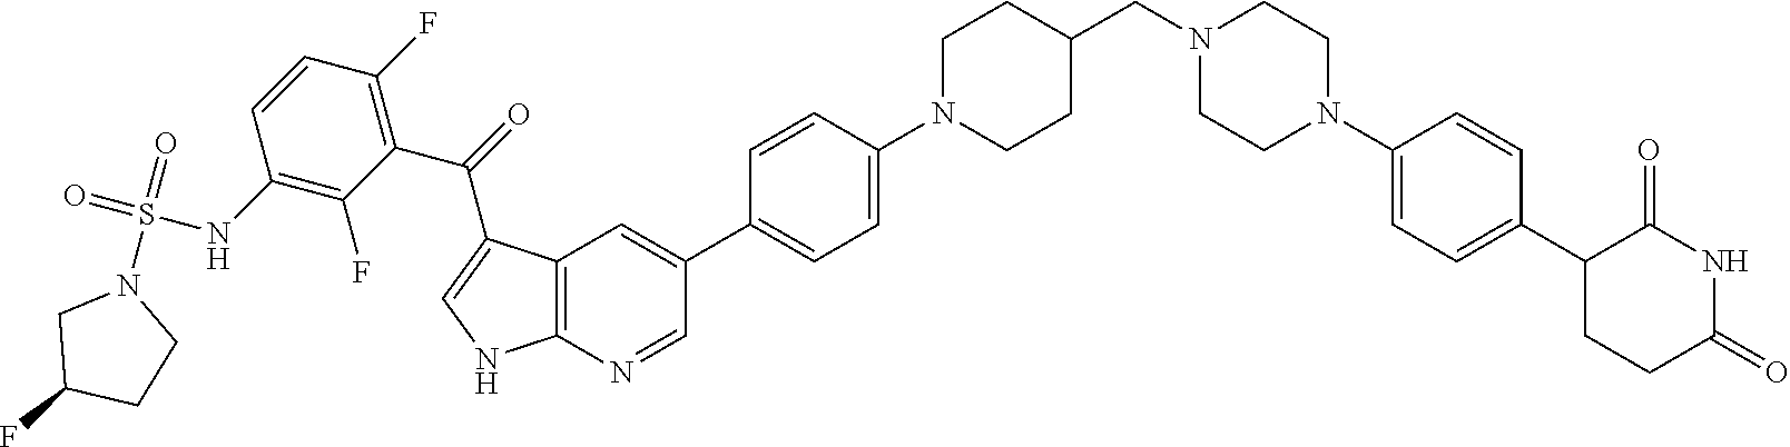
C1(N2CCN(CC3CCN(C4=CC=C(C5=CC6=C(N=C5)NC=C6C(C5=C(F)C=CC(NS(=O)(=O)N6CC(F)CC6)=C5F)=O)C=C4)CC3)CC2)=CC=C(C2CCC(=O)NC2=O)C=C1
